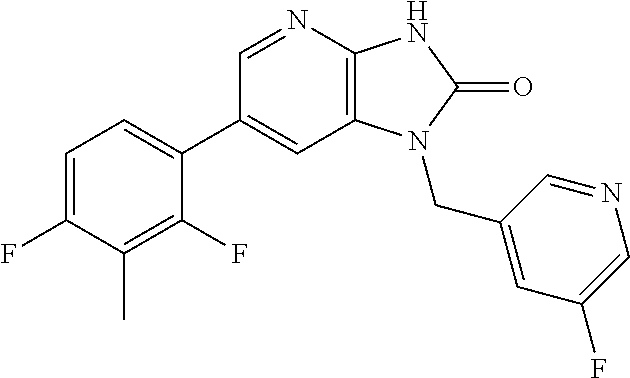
C1(C2=CC=C(F)C(C)=C2F)=CC2=C(N=C1)NC(=O)N2CC1=CC(F)=CN=C1
